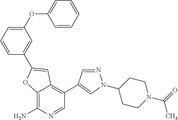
C12=C(N)N=CC(C3=CN(C4CCN(C(=O)C)CC4)N=C3)=C1C=C(C1=CC(OC3=CC=CC=C3)=CC=C1)O2
